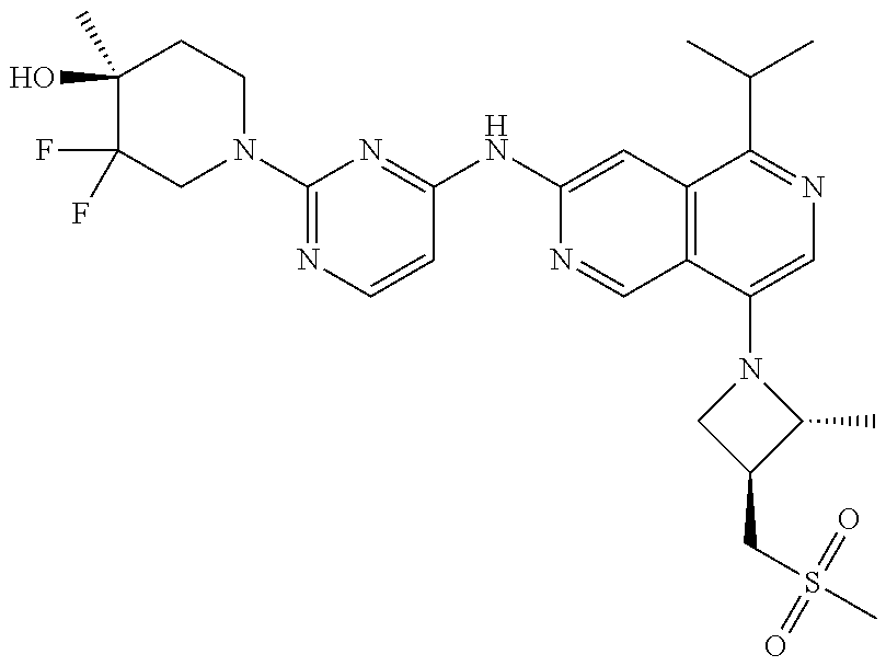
N1(C2=NC=CC(NC3=CC4=C(C=N3)C(N3CC(CS(C)(=O)=O)C3C)=CN=C4C(C)C)=N2)CCC(O)(C)C(F)(F)C1
